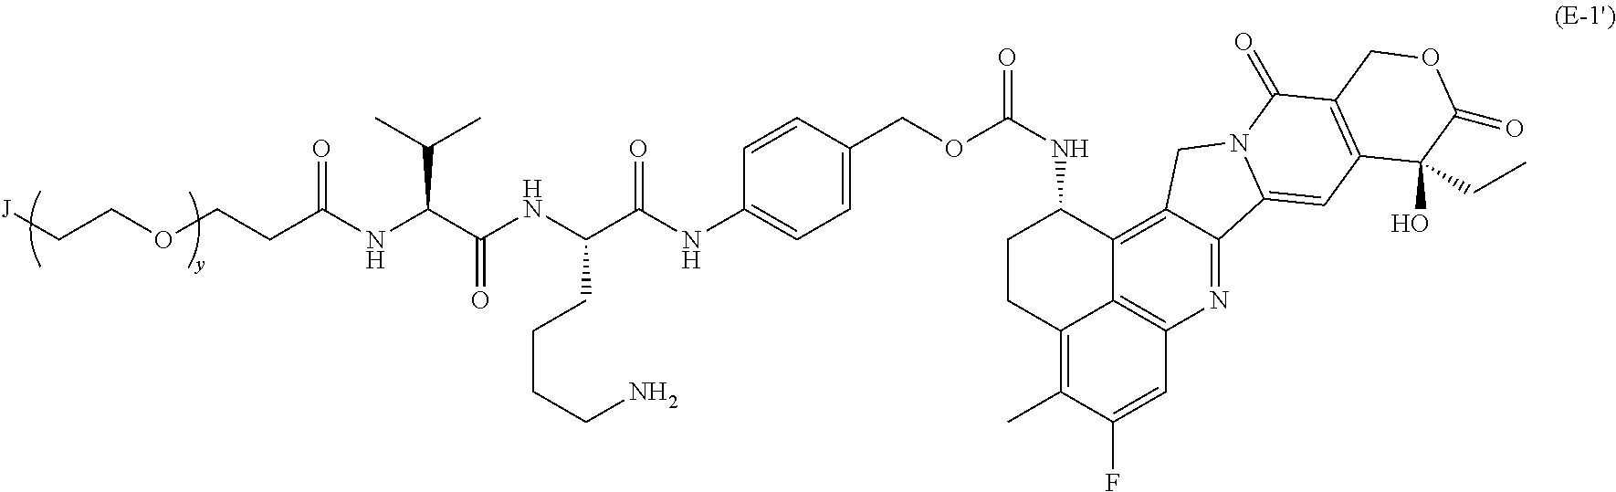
C1(NC(C(NC(C(NC(CCOCC[J])=O)C(C)C)=O)CCCCN)=O)=CC=C(COC(NC2CCC3=C(C)C(F)=CC4=C3C2=C2C(=N4)C3=CC4=C(C(=O)N3C2)COC(=O)C4(O)CC)=O)C=C1
